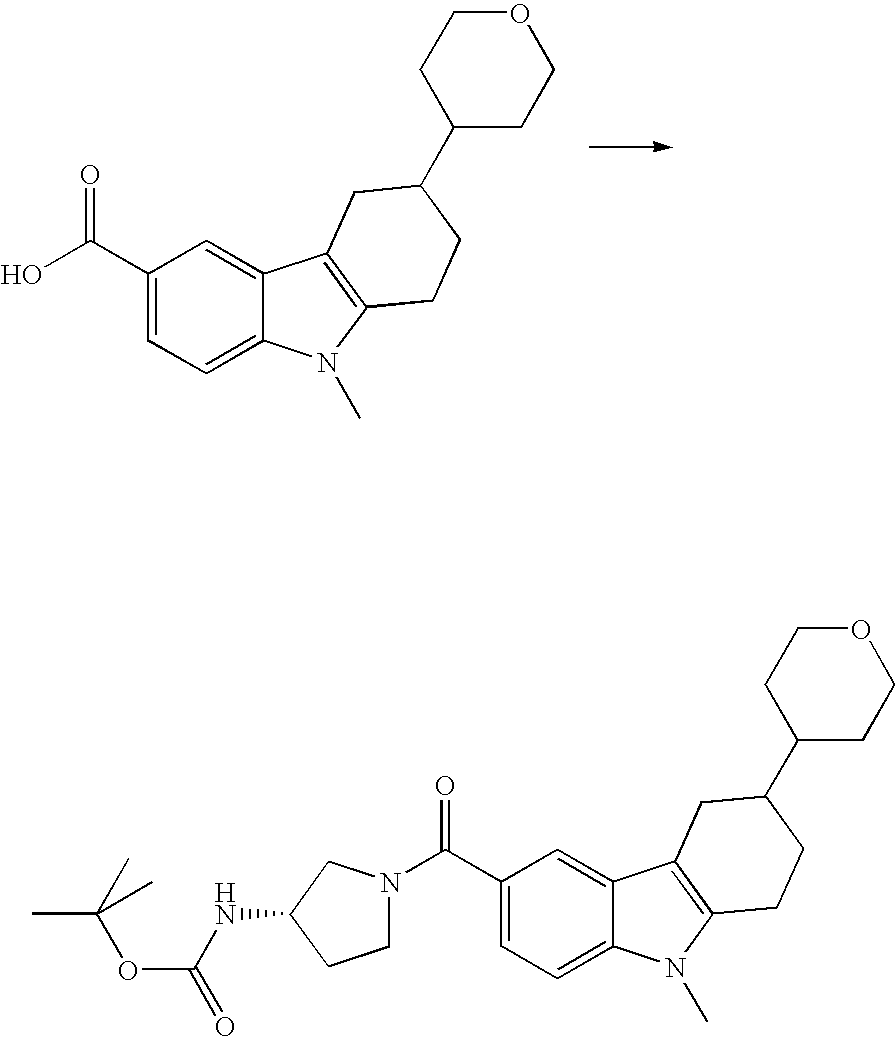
C1(C(=O)O)=CC=C2C(=C1)C1=C(N2C)CCC(C2CCOCC2)C1.C1(C(=O)N2CCC(NC(=O)OC(C)(C)C)C2)=CC=C2C(=C1)C1=C(N2C)CCC(C2CCOCC2)C1
